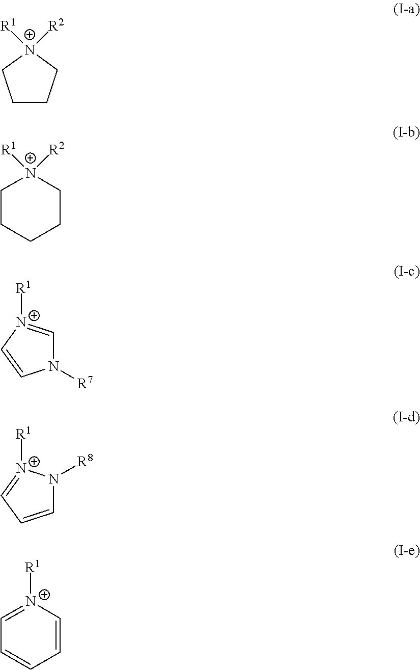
[R1][N+]1([R2])CCCC1.[R1][N+]1([R2])CCCCC1.[R1][N+]1=CC=CC=C1.N1([R7])C=[N+]([R1])C=C1.C1=CC=[N+]([R1])N1[R8]
